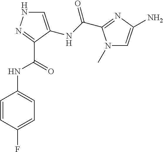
C1=C(NC(=O)C2=NC(N)=CN2C)C(C(=O)NC2=CC=C(F)C=C2)=NN1
